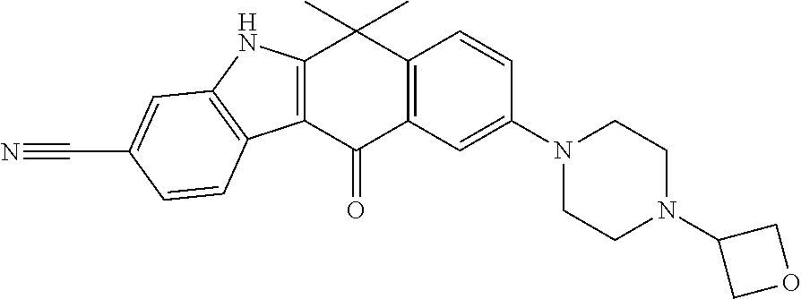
C12=C(C(=O)C3=C(C1(C)C)C=CC(N1CCN(C4COC4)CC1)=C3)C1=C(N2)C=C(C#N)C=C1
